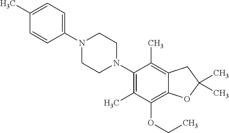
C1(C)=CC=C(N2CCN(C3=C(C)C(OCC)=C4C(=C3C)CC(C)(C)O4)CC2)C=C1
